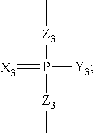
[Z3](P(=[X3])([Z3]C)[Y3])C
